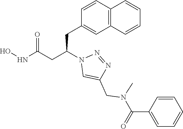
C1(CC(CC(NO)=O)N2C=C(CN(C(C3=CC=CC=C3)=O)C)N=N2)=CC2=C(C=C1)C=CC=C2
